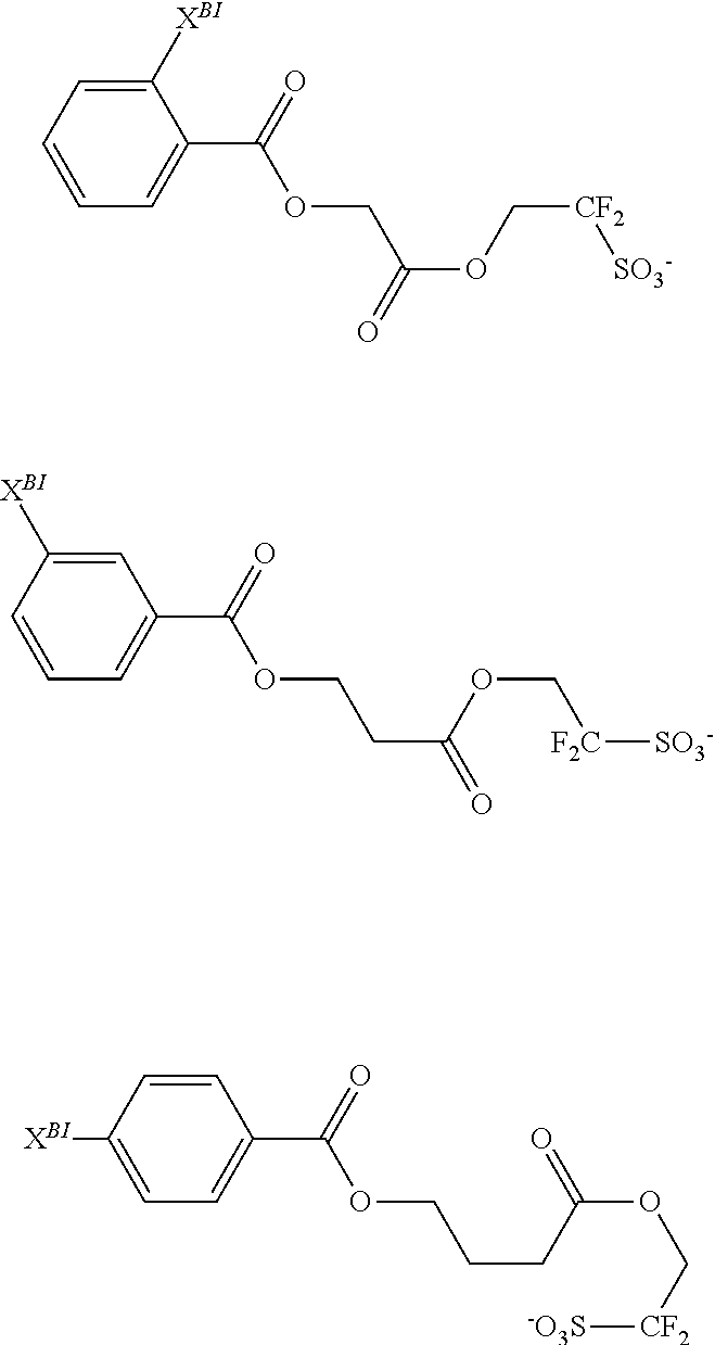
C1([XBI])=CC=CC=C1C(=O)OCC(OC[CF2][SO3-])=O.C1=C([XBI])C=CC=C1C(=O)OCCC(OC[F2C][SO3-])=O.C1=CC([XBI])=CC=C1C(=O)OCCCC(OC[CF2][-O3S])=O
